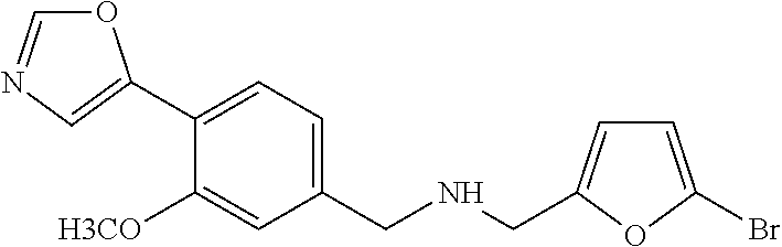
O1C=NC=C1C1=CC=C(CNCC2=CC=C(Br)O2)C=C1[H3CO]
